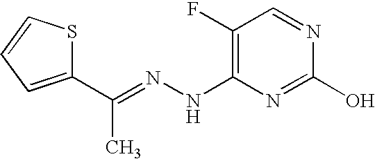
N(C1=C(F)C=NC(O)=N1)N=C(C1=CC=CS1)C
